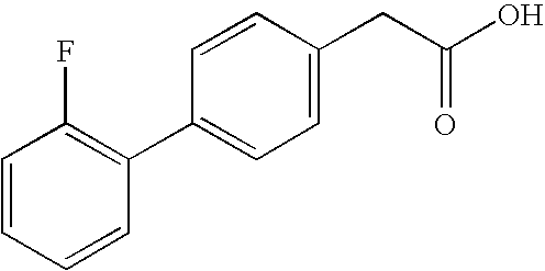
C1=CC=CC(C2=CC=C(CC(O)=O)C=C2)=C1F
